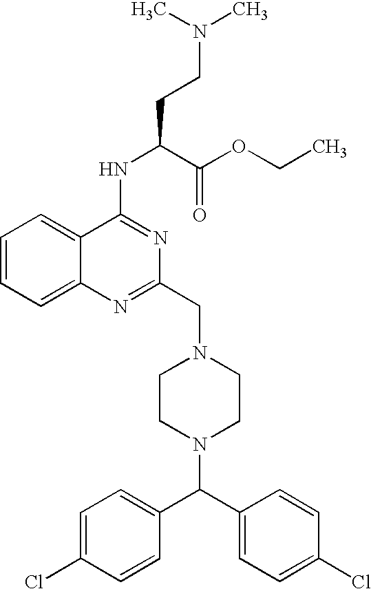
C1(Cl)=CC=C(C(C2=CC=C(Cl)C=C2)N2CCN(CC3=NC4=CC=CC=C4C(NC(C(OCC)=O)CCN(C)C)=N3)CC2)C=C1
